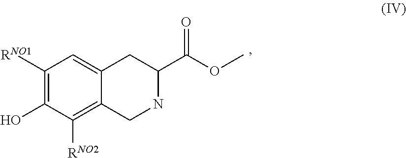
C1([RNO1])=C(O)C([RNO2])=C2C(=C1)CC(C(OC)=O)NC2
